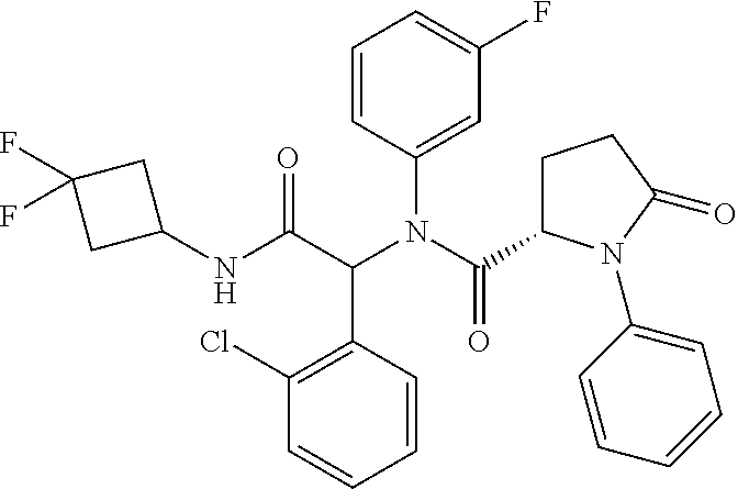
C1(NC(C(N(C(=O)C2CCC(=O)N2C2=CC=CC=C2)C2=CC(F)=CC=C2)C2=C(Cl)C=CC=C2)=O)CC(F)(F)C1
